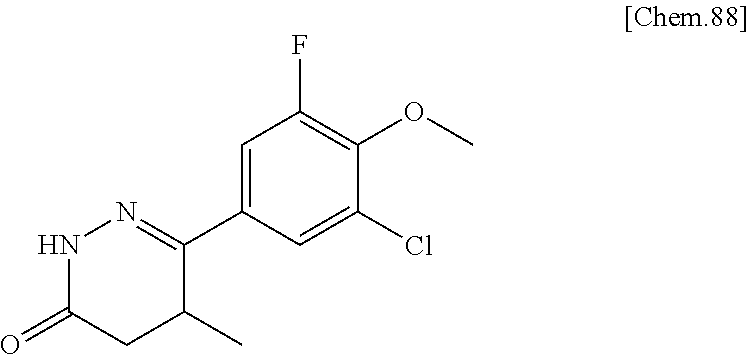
C1(C2=NNC(=O)CC2C)=CC(F)=C(OC)C(Cl)=C1
